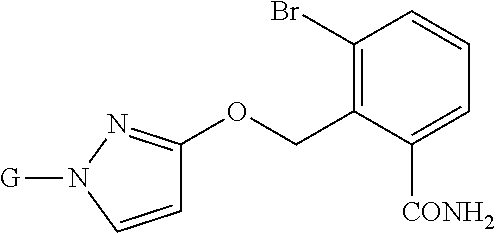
C1(Br)=C(COC2=NN([G])C=C2)C([CONH2])=CC=C1
